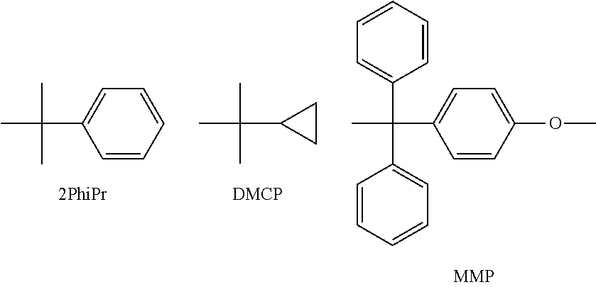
C1=CC=CC=C1C(C)(C)C.C1CC1C(C)(C)C.C1=CC=CC(C(C)(C2=CC=C(OC)C=C2)C2=CC=CC=C2)=C1
